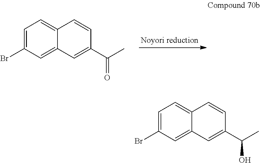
C1=C(Br)C=C2C(=C1)C=CC(C(C)=O)=C2.C1=C(Br)C=C2C(=C1)C=CC(C(C)O)=C2
